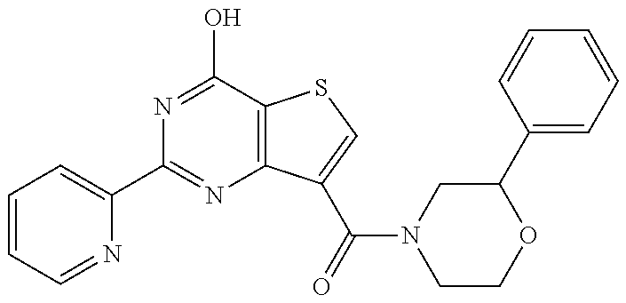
N1=C(O)C2=C(N=C1C1=CC=CC=N1)C(C(N1CCOC(C3=CC=CC=C3)C1)=O)=CS2
